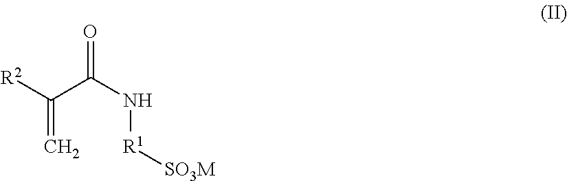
[R2]C(C(N[R1][SO3M])=O)=C
